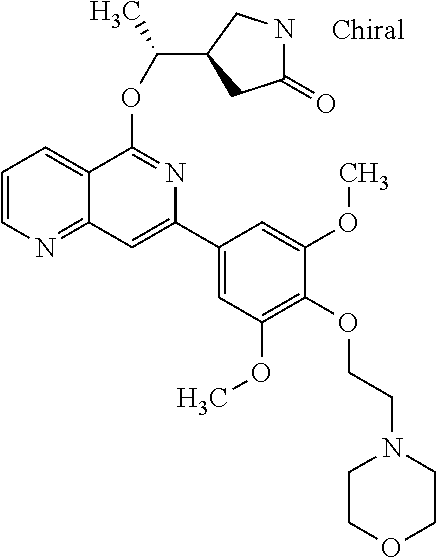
C1(C2=CC3=NC=CC=C3C(OC(C)C3CC(=O)NC3)=N2)=CC(OC)=C(OCCN2CCOCC2)C(OC)=C1
